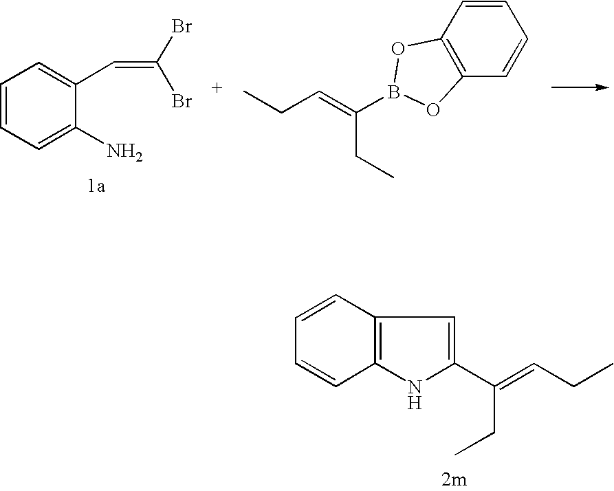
C1=CC2=C(C=C1)NC(C(=CCC)CC)=C2.C1=CC=C(N)C(C=C(Br)Br)=C1.C1=CC=CC2=C1OB(C(CC)=CCC)O2
